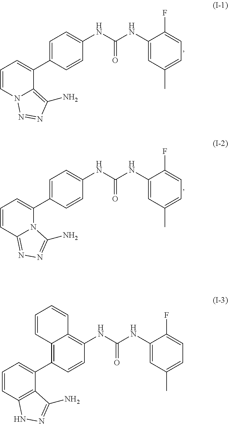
C1=CC2=NN=C(N)N2C(C2=CC=C(NC(NC3=CC(C)=CC=C3F)=O)C=C2)=C1.C1=CC2=C(C(C3=C4C(=C(NC(NC5=CC(C)=CC=C5F)=O)C=C3)C=CC=C4)=C1)C(N)=NN2.C1=CN2C(=C(N)N=N2)C(C2=CC=C(NC(NC3=CC(C)=CC=C3F)=O)C=C2)=C1
